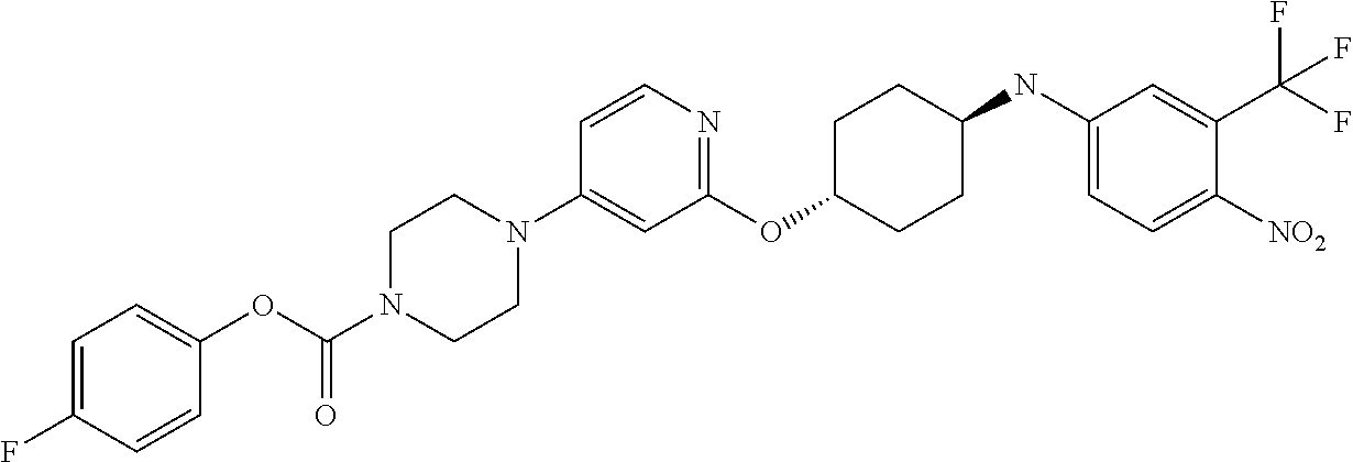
C1(OC2CCC(NC3=CC=C([NO2])C(C(F)(F)F)=C3)CC2)=NC=CC(N2CCN(C(OC3=CC=C(F)C=C3)=O)CC2)=C1
